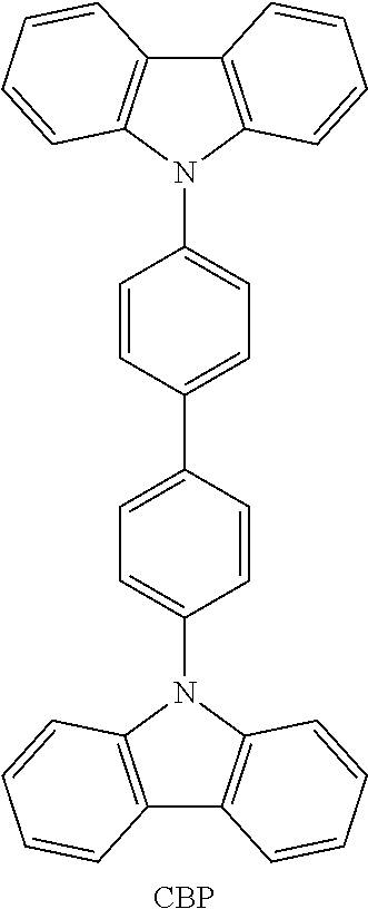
C12=C(N(C3=CC=C(C4=CC=C(N5C6=C(C7=C5C=CC=C7)C=CC=C6)C=C4)C=C3)C3=C1C=CC=C3)C=CC=C2.[CBP]
